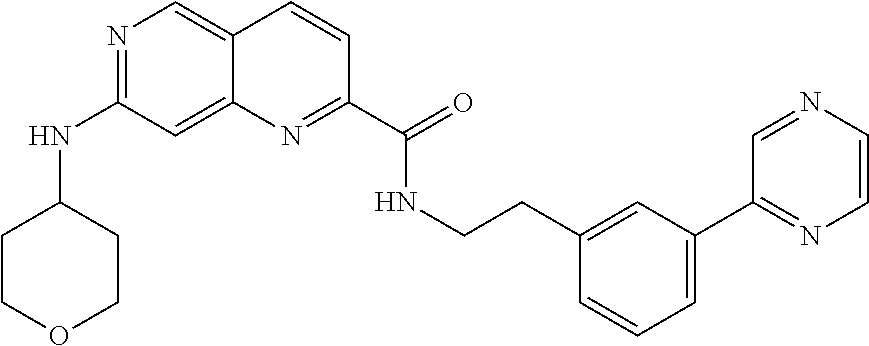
N1=C(NC2CCOCC2)C=C2C(=C1)C=CC(C(=O)NCCC1=CC(C3=NC=CN=C3)=CC=C1)=N2
